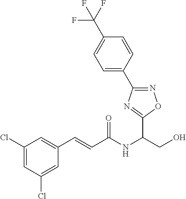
C(NC(CO)C1=NC(C2=CC=C(C(F)(F)F)C=C2)=NO1)(=O)C=CC1=CC(Cl)=CC(Cl)=C1
